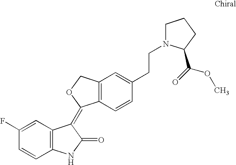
C1=C(F)C=CC2=C1C(=C1C3=C(CO1)C=C(CCN1CCCC1C(=O)OC)C=C3)C(=O)N2
